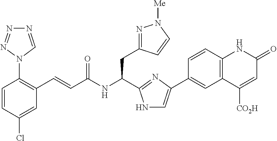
C1(Cl)=CC(C=CC(NC(CC2=NN([Me])C=C2)C2=NC(C3=CC4=C(C=C3)NC(=O)C=C4[CO2H])=CN2)=O)=C(N2C=NN=N2)C=C1
